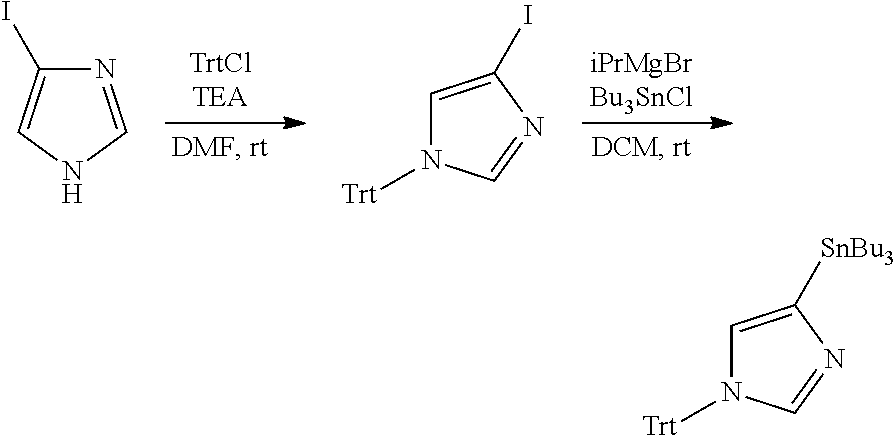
N1=CNC=C1I.C1=C(I)N=CN1[Trt].C1=C([SnBu3])N=CN1[Trt]
